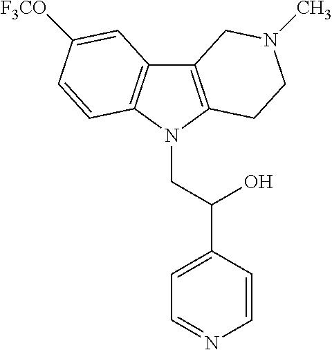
C12=C(N(CC(C3=CC=NC=C3)O)C3=C1C=C([F3CO])C=C3)CCN(C)C2
